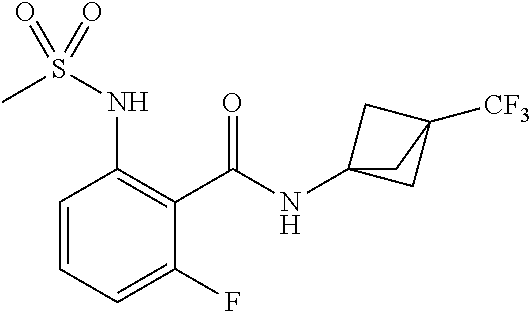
C1=CC=C(F)C(C(=O)NC23CC([CF3])(C2)C3)=C1NS(C)(=O)=O
